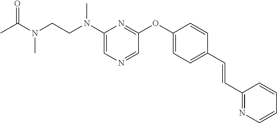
C1(N(CCN(C)C(=O)C)C)=CN=CC(OC2=CC=C(C=CC3=NC=CC=C3)C=C2)=N1
